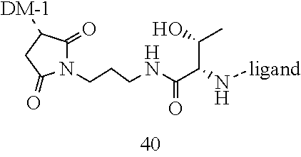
N1(CCCNC(C(N[ligand])C(O)C)=O)C(=O)C([DM-1])CC1=O
